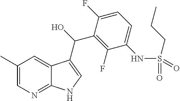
C1(C)=CN=C2C(=C1)C(C(O)C1=C(F)C(NS(CCC)(=O)=O)=CC=C1F)=CN2
